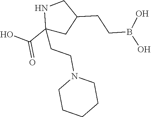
C1(C(O)=O)(CCN2CCCCC2)CC(CCB(O)O)CN1
